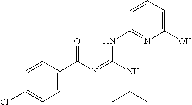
C1=CC(C(N=C(NC(C)C)NC2=NC(O)=CC=C2)=O)=CC=C1Cl
